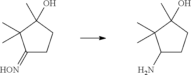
C1(=[HON])CCC(C)(O)C1(C)C.C1(N)CCC(C)(O)C1(C)C
